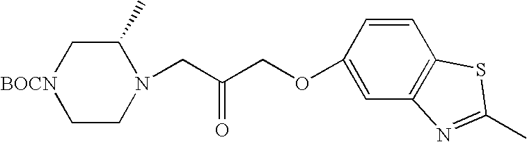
C1CN(CC(COC2=CC3=C(C=C2)SC(C)=N3)=O)C(C)C[BOCN]1
